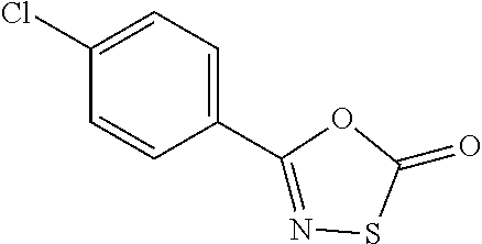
C1=CC(C2=NSC(=O)O2)=CC=C1Cl
